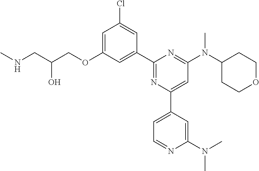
C1=C(OCC(CNC)O)C=C(C2=NC(C3=CC=NC(N(C)C)=C3)=CC(N(C3CCOCC3)C)=N2)C=C1Cl
